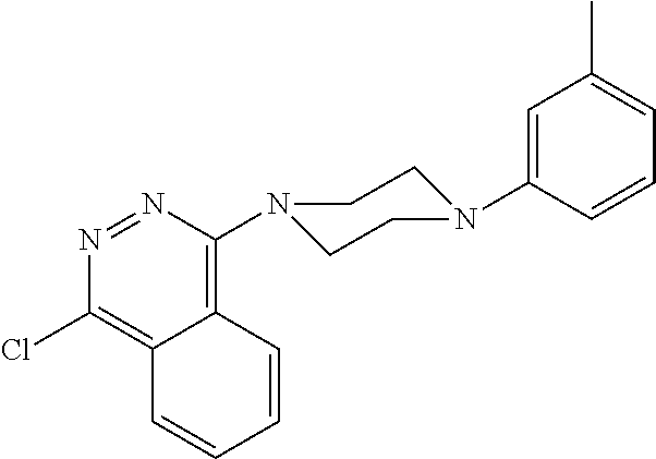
C1=CC(N2CCN(C3=C4C(=C(Cl)N=N3)C=CC=C4)CC2)=CC(C)=C1
